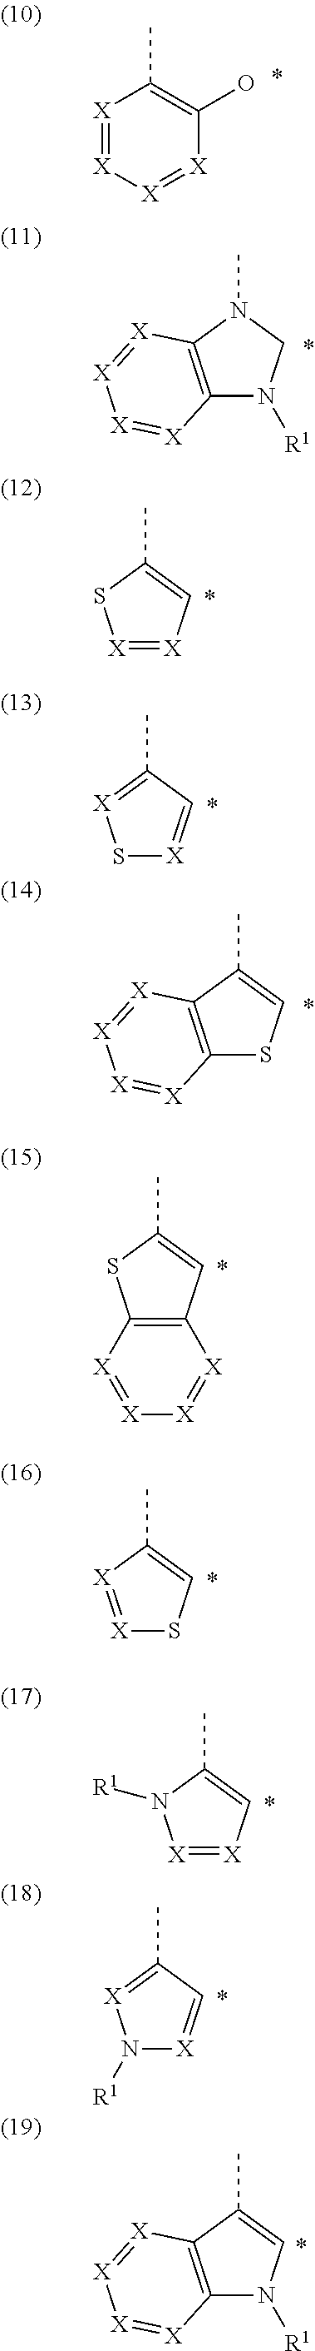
[X]1=[X][X]=[X]C(O)=C1C.C12=C(N(C)CN1[R1])[X]=[X][X]=[X]2.[X]1=[X]C=C(C)S1.S1[X]=CC(C)=[X]1.C12=C(C(C)=CS1)[X]=[X][X]=[X]2.C12=C(C=C(C)S1)[X]=[X][X]=[X]2.[X]1=[X]C(C)=CS1.[X]1=[X]C=C(C)N1[R1].N1([R1])[X]=CC(C)=[X]1.C12=C(C(C)=CN1[R1])[X]=[X][X]=[X]2
